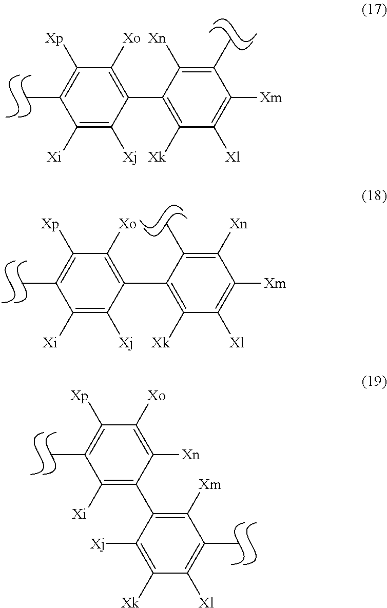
C1([Xi])=C([Xj])C(C2=C([Xk])C([Xl])=C([Xm])C([Xn])=C2C)=C([Xo])C([Xp])=C1C.C1([Xi])=C([Xj])C(C2=C([Xk])C([Xl])=C([Xm])C(C)=C2[Xn])=C([Xo])C([Xp])=C1C.C1([Xi])=C(C2=C([Xm])C(C)=C([Xl])C([Xk])=C2[Xj])C([Xn])=C([Xo])C([Xp])=C1C
